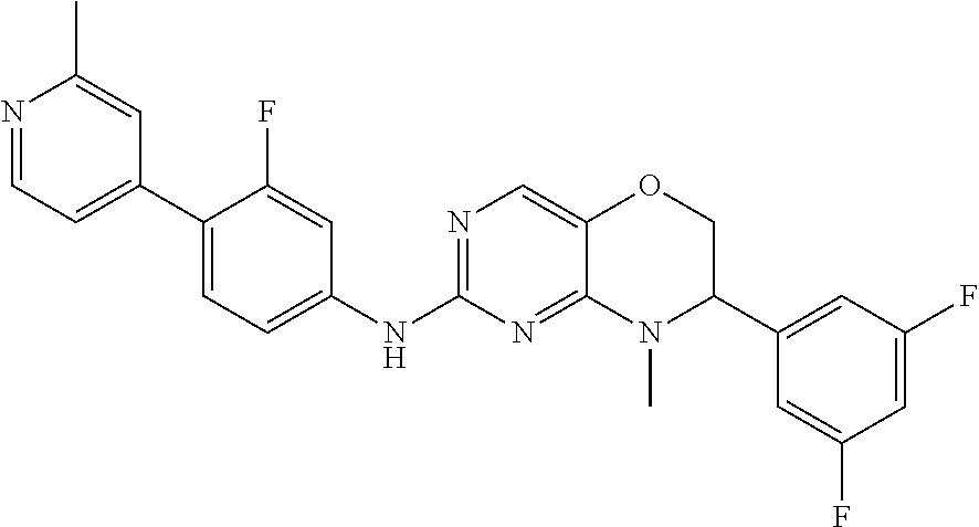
C1(C2=CC=C(NC3=NC=C4C(=N3)N(C)C(C3=CC(F)=CC(F)=C3)CO4)C=C2F)=CC=NC(C)=C1
